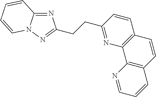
N1=C2N(N=C1CCC1=NC3=C(C=C1)C=CC1=C3N=CC=C1)C=CC=C2
